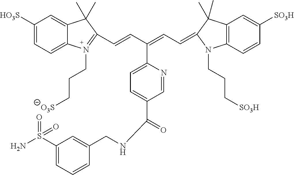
C(=CC(=CC=C1C(C)(C)C2=C(N1CCC[SO3H])C=CC([SO3H])=C2)C1=CC=C(C(=O)NCC2=CC(S(=O)(N)=O)=CC=C2)C=N1)C1=[N+](CCC[O3S])C2=CC=C([HO3S])C=C2C1(C)C
